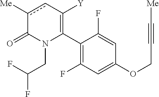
C1(C2=C([Y])cc([Me])C(=O)N2CC(F)F)=C(F)C=C(OCC#C[Me])C=C1F
